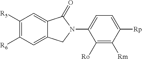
C1([R5])=C([R6])C=C2C(=C1)C(=O)N(C1=CC=C([Rp])C([Rm])=C1[Ro])C2
